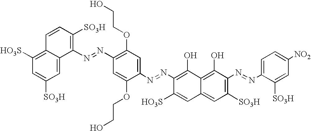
[SO3H]C1=CC([HO3S])=C2C(=C1)C(N=NC1=C(OCCO)C=C(N=NC3=C(O)C4=C(O)C(N=NC5=CC=C([NO2])C=C5[SO3H])=C([SO3H])C=C4C=C3[HO3S])C(OCCO)=C1)=C([SO3H])C=C2
